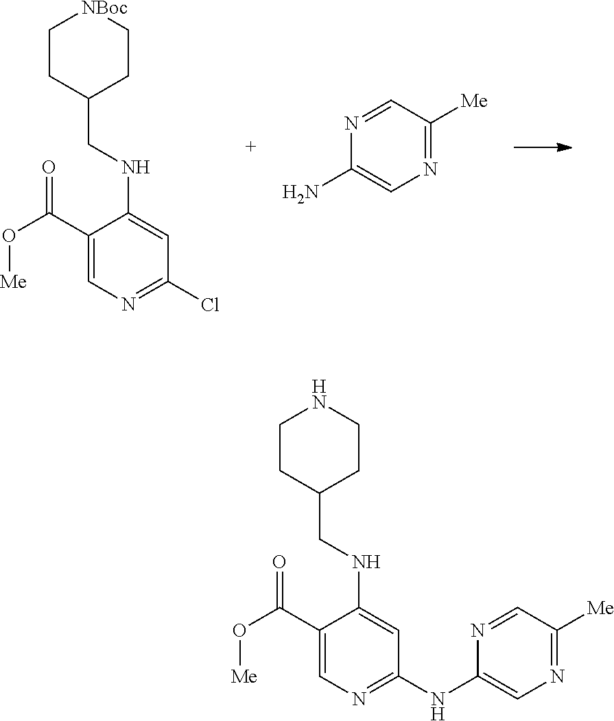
C1(C(O[Me])=O)=CN=C(Cl)C=C1NCC1CC[NBoc]CC1.C1(N)=CN=C([Me])C=N1.C1=C(C(O[Me])=O)C(NCC2CCNCC2)=CC(NC2=CN=C([Me])C=N2)=N1
